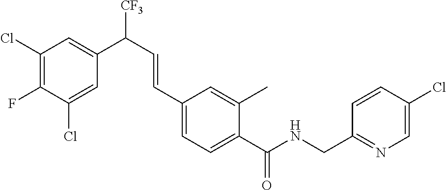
C1(CNC(C2=CC=C(C=CC([CF3])C3=CC(Cl)=C(F)C(Cl)=C3)C=C2C)=O)=NC=C(Cl)C=C1
